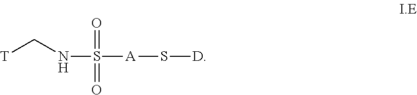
[T]CNS([A]S[D])(=O)=O
